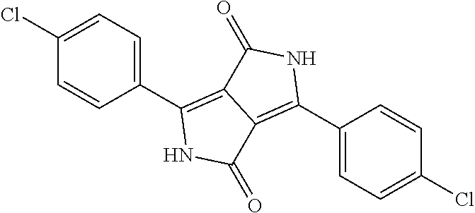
C1=C(Cl)C=CC(C2=C3C(=C(C4=CC=C(Cl)C=C4)NC3=O)C(=O)N2)=C1
